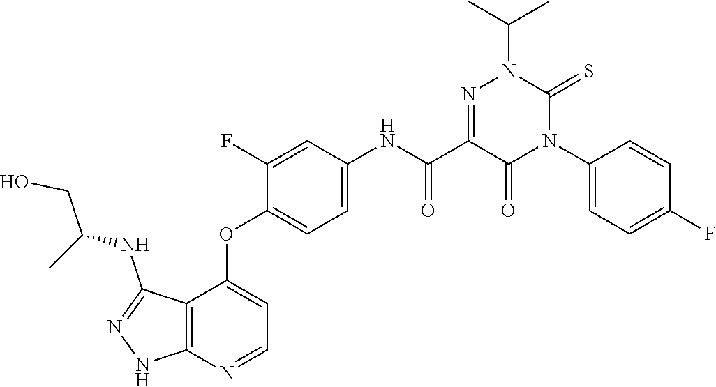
C1(OC2=CC=NC3=C2C(NC(CO)C)=NN3)=CC=C(NC(C2=NN(C(C)C)C(=S)N(C3=CC=C(F)C=C3)C2=O)=O)C=C1F
